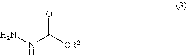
O=C(NN)[OR2]
